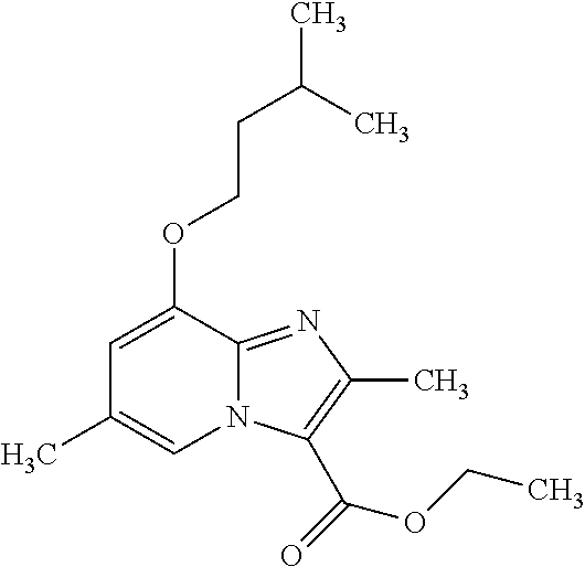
C(C)(CCOC1=CC(C)=CN2C1=NC(C)=C2C(=O)OCC)C
